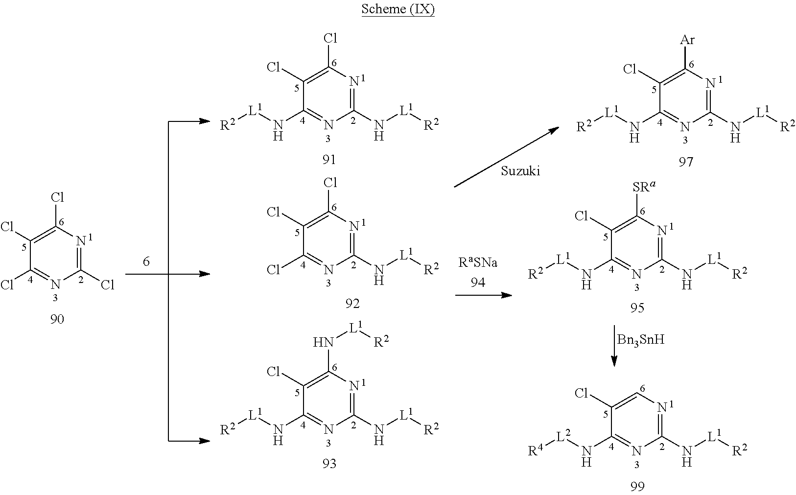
[Bn3SnH].C1(Cl)=C(Cl)C(Cl)=NC(Cl)=N1.[R4][L2]NC1=NC(N[L1][R2])=NC=C1Cl.[R2][L1]NC1=NC(N[L1][R2])=NC([SRa])=C1Cl.[R2][L1]NC1=NC(N[L1][R2])=NC([Ar])=C1Cl.ClC1=C(Cl)C(N[L1][R2])=NC(N[L1][R2])=N1.ClC1=C(Cl)C(Cl)=NC(N[L1][R2])=N1.[R2][L1]NC1=NC(N[L1][R2])=NC(N[L1][R2])=C1Cl
